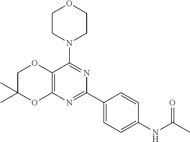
C12=C(N=C(C3=CC=C(NC(C)=O)C=C3)N=C1N1CCOCC1)OC(C)(C)CO2
